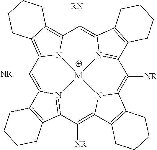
C1([NR])=C2N3=C(C([NR])=C4N5C(=C([NR])C6=N7C(=C([RN])C8=C9C(=C1N8[M]753)CCCC9)C1=C6CCCC1)C1=C4CCCC1)C1=C2CCCC1
